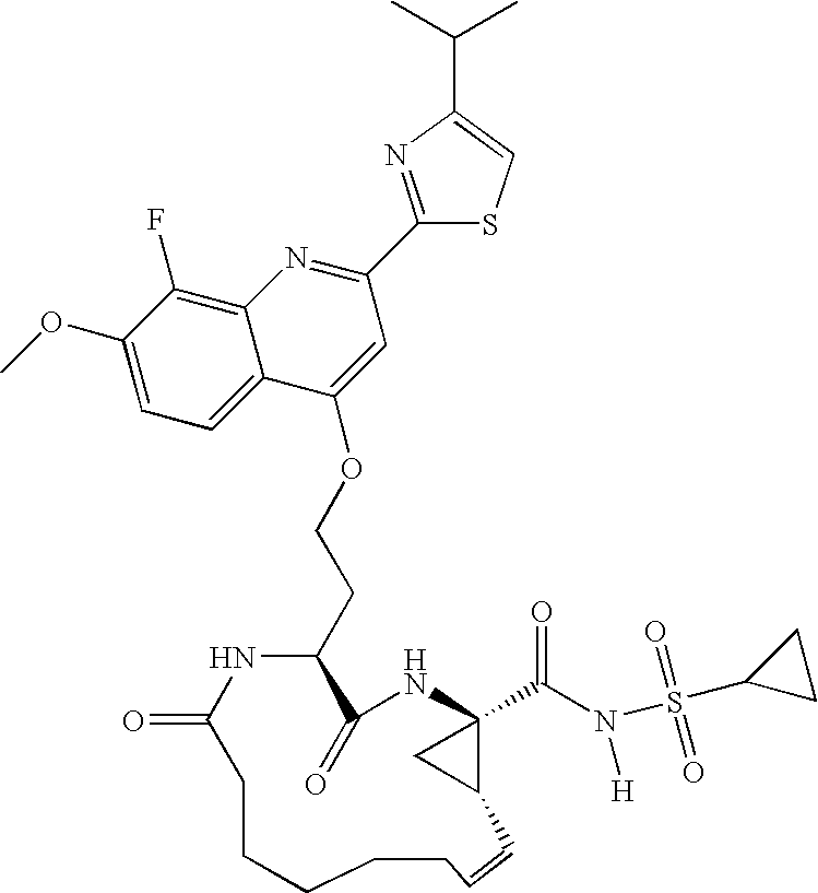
C1(OC)=CC=C2C(=C1F)N=C(C1=NC(C(C)C)=CS1)C=C2OCCC1C(=O)NC2(C(N(S(C3CC3)(=O)=O)[H])=O)C(C2)C=CCCCCCC(=O)N1
